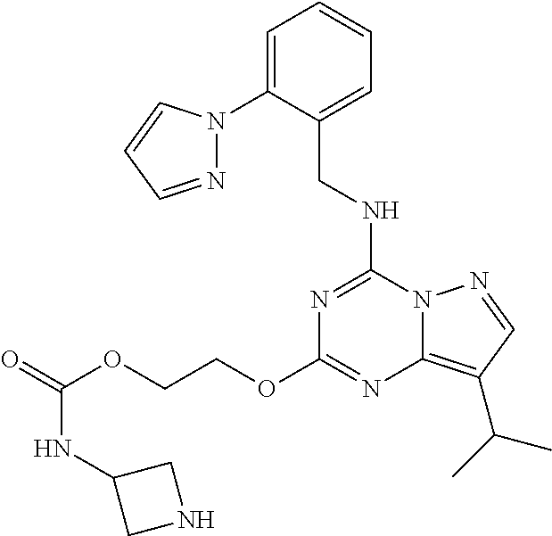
C(NC1=NC(OCCOC(=O)NC2CNC2)=NC2=C(C(C)C)C=NN12)C1=CC=CC=C1N1N=CC=C1
